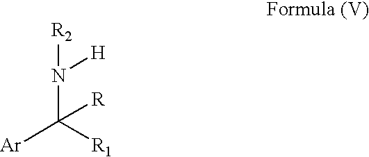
[R2]N(C([R])([R1])[Ar])[H]
